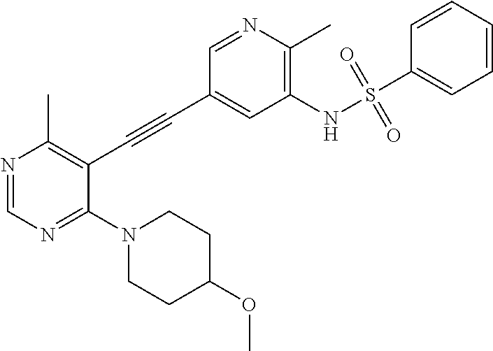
N1(C2=NC=NC(C)=C2C#CC2=CC(NS(C3=CC=CC=C3)(=O)=O)=C(C)N=C2)CCC(OC)CC1
